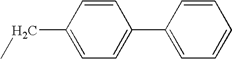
C1=CC(CC)=CC=C1C1=CC=CC=C1
